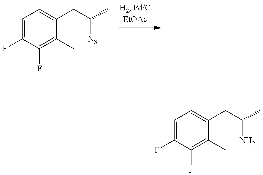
C1=C(F)C(F)=C(C)C(CC([N3])C)=C1.C1=C(F)C(F)=C(C)C(CC(N)C)=C1
